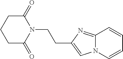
C1C(=O)N(CCC2=CN3C(=N2)C=CC=C3)C(=O)CC1
